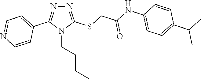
N1=C(SCC(NC2=CC=C(C(C)C)C=C2)=O)N(CCCC)C(C2=CC=NC=C2)=N1
